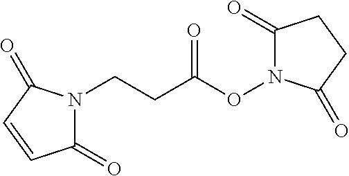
C1(=O)N(CCC(ON2C(=O)CCC2=O)=O)C(=O)C=C1
